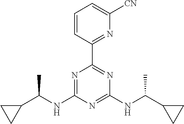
N1=C(NC(C2CC2)C)N=C(NC(C2CC2)C)N=C1C1=NC([CN])=CC=C1
